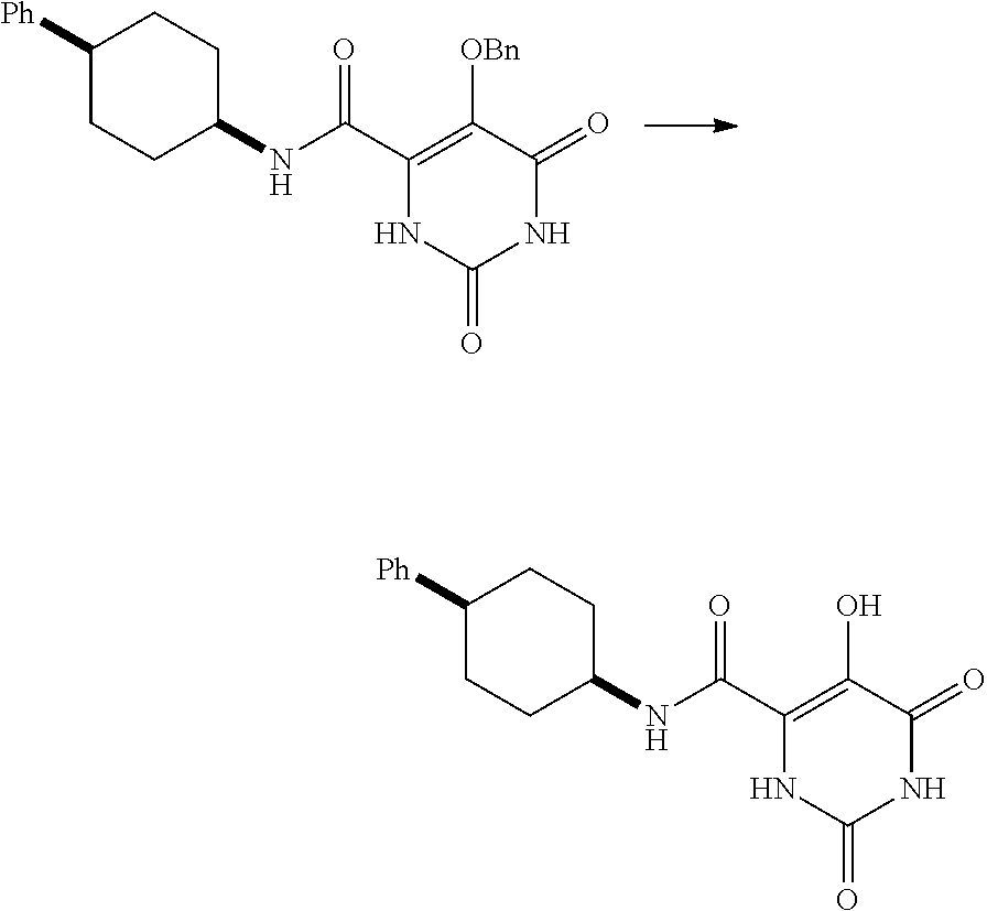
C1([Ph])CCC(NC(C2=C([OBn])C(=O)NC(=O)N2)=O)CC1.C1([Ph])CCC(NC(C2=C(O)C(=O)NC(=O)N2)=O)CC1
